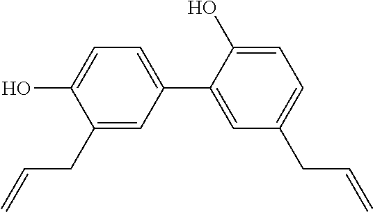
C1=C(CC=C)C(O)=CC=C1C1=CC(CC=C)=CC=C1O
